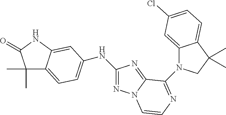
C1(C)(C)C2=CC=C(NC3=NN4C(=N3)C(N3C5=CC(Cl)=CC=C5C(C)(C)C3)=NC=C4)C=C2NC1=O
